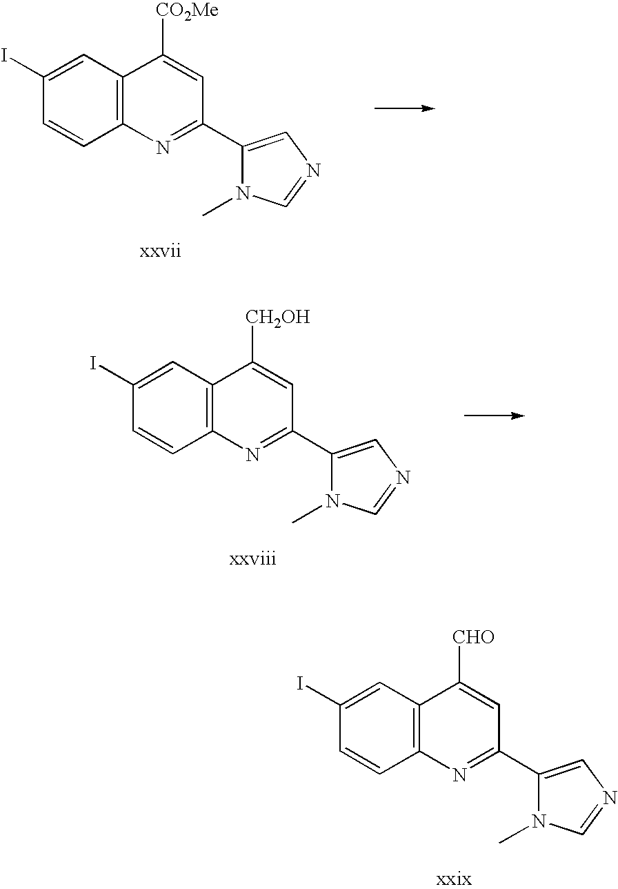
C1(I)=CC2=C(C=C1)N=C(C1=CN=CN1C)C=C2[CO2Me].C1(I)=CC2=C(C=C1)N=C(C1=CN=CN1C)C=C2[CH2OH].C1(I)=CC2=C(C=C1)N=C(C1=CN=CN1C)C=C2[CHO]
